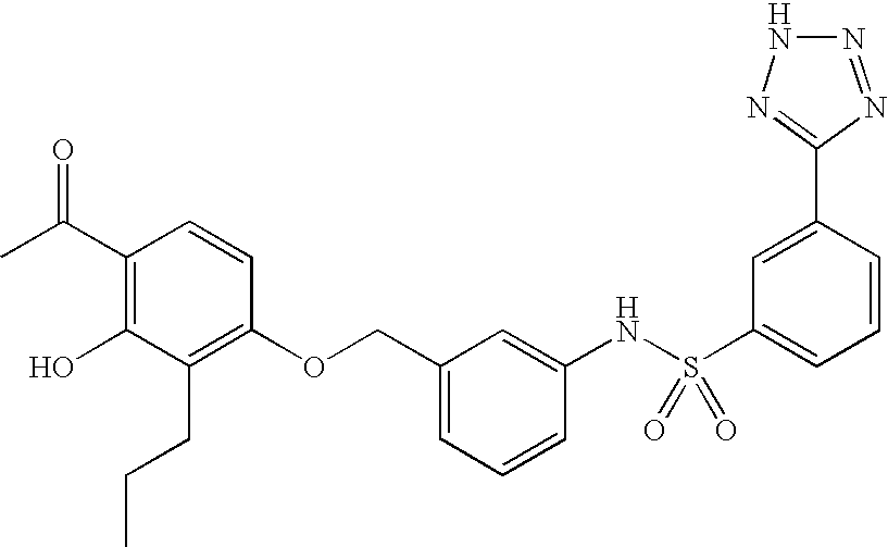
C1(C(C)=O)=C(O)C(CCC)=C(OCC2=CC=CC(NS(C3=CC=CC(C4=NNN=N4)=C3)(=O)=O)=C2)C=C1
